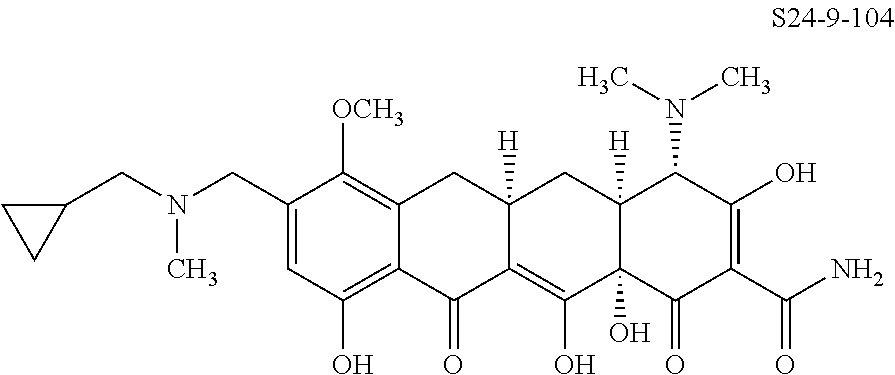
C1=C(CN(CC2CC2)C)C([OCH3])=C2C(=C1O)C(=O)C1=C(O)C3(O)C([H])(CC1([H])C2)C(N(C)C)C(O)=C(C(N)=O)C3=O
